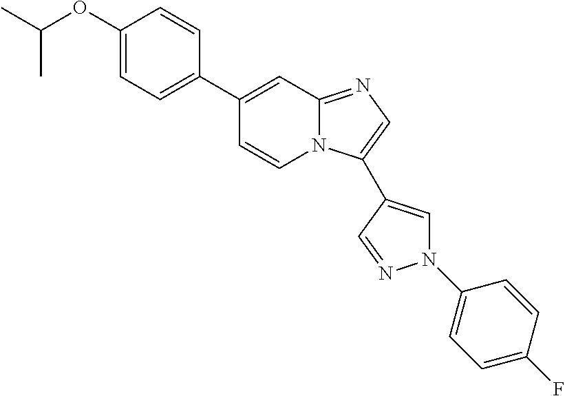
C1(C2=CC=C(OC(C)C)C=C2)=CC2=NC=C(C3=CN(C4=CC=C(F)C=C4)N=C3)N2C=C1
